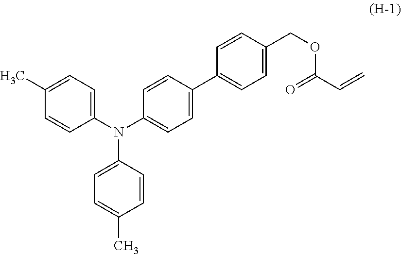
C1=C(C)C=CC(N(C2=CC=C(C)C=C2)C2=CC=C(C3=CC=C(COC(C=C)=O)C=C3)C=C2)=C1
